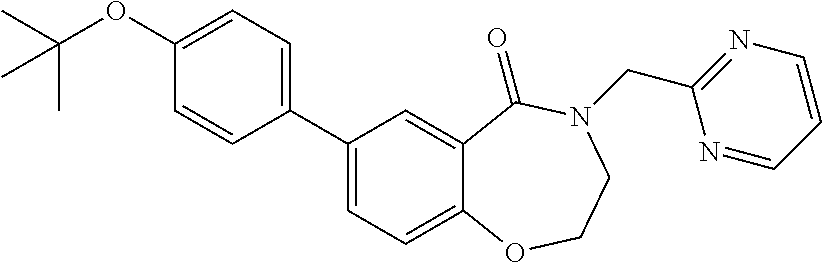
C1(OC(C)(C)C)=CC=C(C2=CC=C3C(=C2)C(=O)N(CC2=NC=CC=N2)CCO3)C=C1
